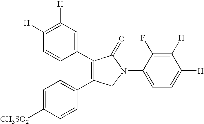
C1=CC(C2=C(C3=CC=C([CH3SO2])C=C3)CN(C3=CC=C([H])C([H])=C3F)C2=O)=CC([H])=C1[H]
